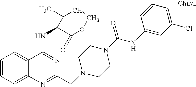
C1=CC=C2C(=C1)C(NC(C(OC)=O)C(C)C)=NC(CN1CCN(C(NC3=CC(Cl)=CC=C3)=O)CC1)=N2
